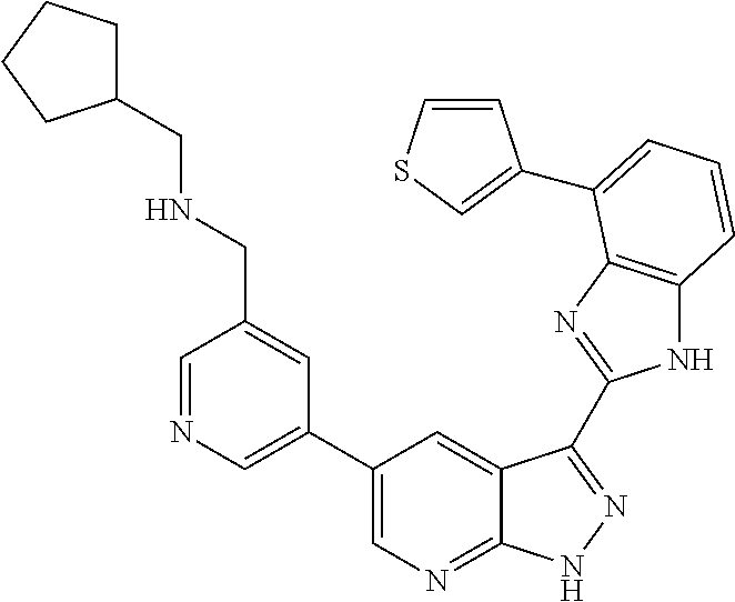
N1C2=C(N=C1C1=NNC3=NC=C(C4=CN=CC(CNCC5CCCC5)=C4)C=C31)C(C1=CSC=C1)=CC=C2
